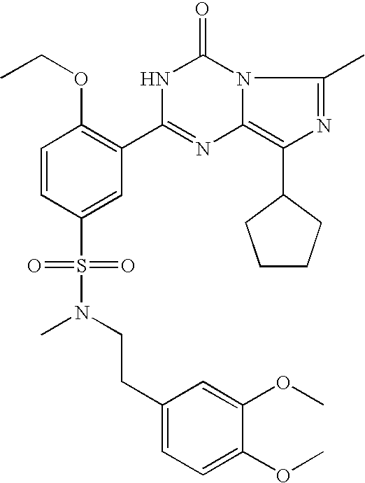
C1=CC(S(=O)(=O)N(C)CCC2=CC=C(OC)C(OC)=C2)=CC(C2=NC3=C(C4CCCC4)N=C(C)N3C(=O)N2)=C1OCC
